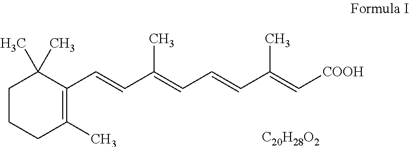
C1CCC(C)=C(C=CC(=CC=CC(=C[COOH])C)C)C1(C)C.[C20H28O2]
